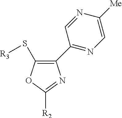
C1(S[R3])=C(C2=NC=C([Me])N=C2)N=C([R2])O1
